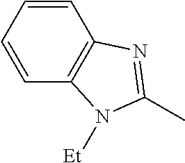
C1=CC2=C(C=C1)N([Et])C(C)=N2
